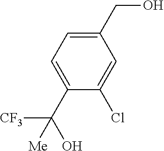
C1(CO)=CC=C(C([CF3])(O)[Me])C(Cl)=C1
